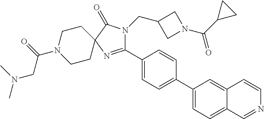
C1(C2=CC=C(C3=CC=C4C(=C3)C=CN=C4)C=C2)=NC2(C(=O)N1CC1CN(C(C3CC3)=O)C1)CCN(C(=O)CN(C)C)CC2
